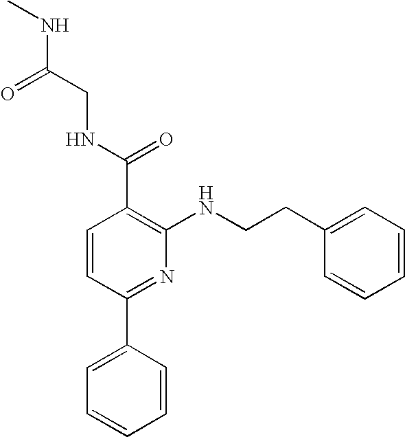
C1=CC(C2=CC=CC=C2)=NC(NCCC2=CC=CC=C2)=C1C(NCC(NC)=O)=O
